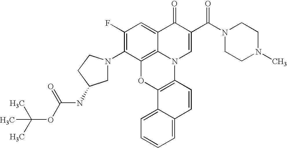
C1(F)=C(N2CC(NC(=O)OC(C)(C)C)CC2)C2=C3C(=C1)C(=O)C(C(N1CCN(C)CC1)=O)=CN3C1=C(O2)C2=CC=CC=C2C=C1
